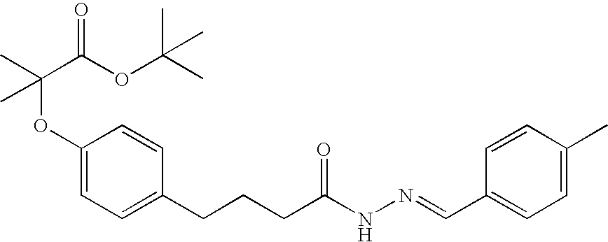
C(OC1=CC=C(CCCC(NN=CC2=CC=C(C)C=C2)=O)C=C1)(C(OC(C)(C)C)=O)(C)C
